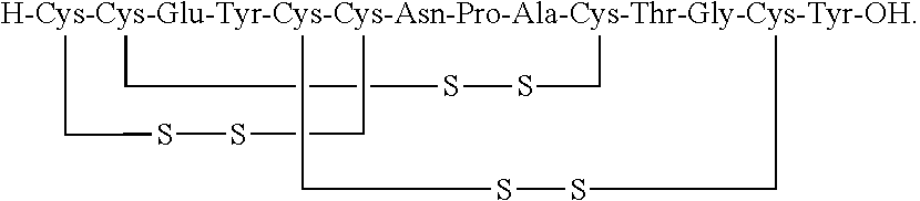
[H-Cys-Cys-Glu-Tyr-Cys-Cys-Asn-Pro-Ala-Cys-Thr-Gly-Cys-Tyr-OH]123(CSSC1)(CSSC2)CSSC3
